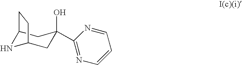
C1C(O)(C2=NC=CC=N2)CC2NC1CC2
